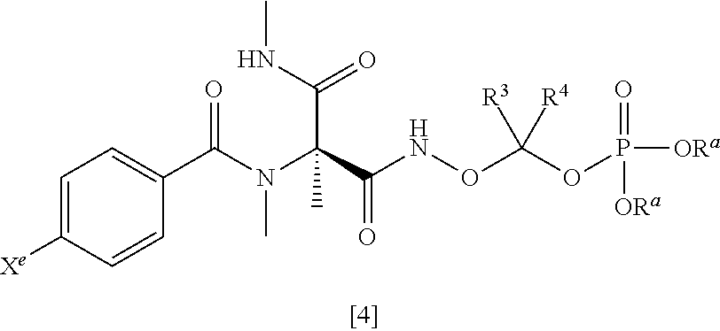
CNC(C(C(=O)NOC(OP(=O)([ORa])[ORa])([R3])[R4])(N(C)C(C1=CC=C([Xe])C=C1)=O)C)=O
